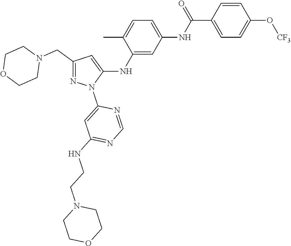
C1(CN2CCOCC2)=NN(C2=CC(NCCN3CCOCC3)=NC=N2)C(NC2=CC(NC(C3=CC=C(O[CF3])C=C3)=O)=CC=C2C)=C1
